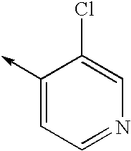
C1(->C)=CC=NC=C1Cl
